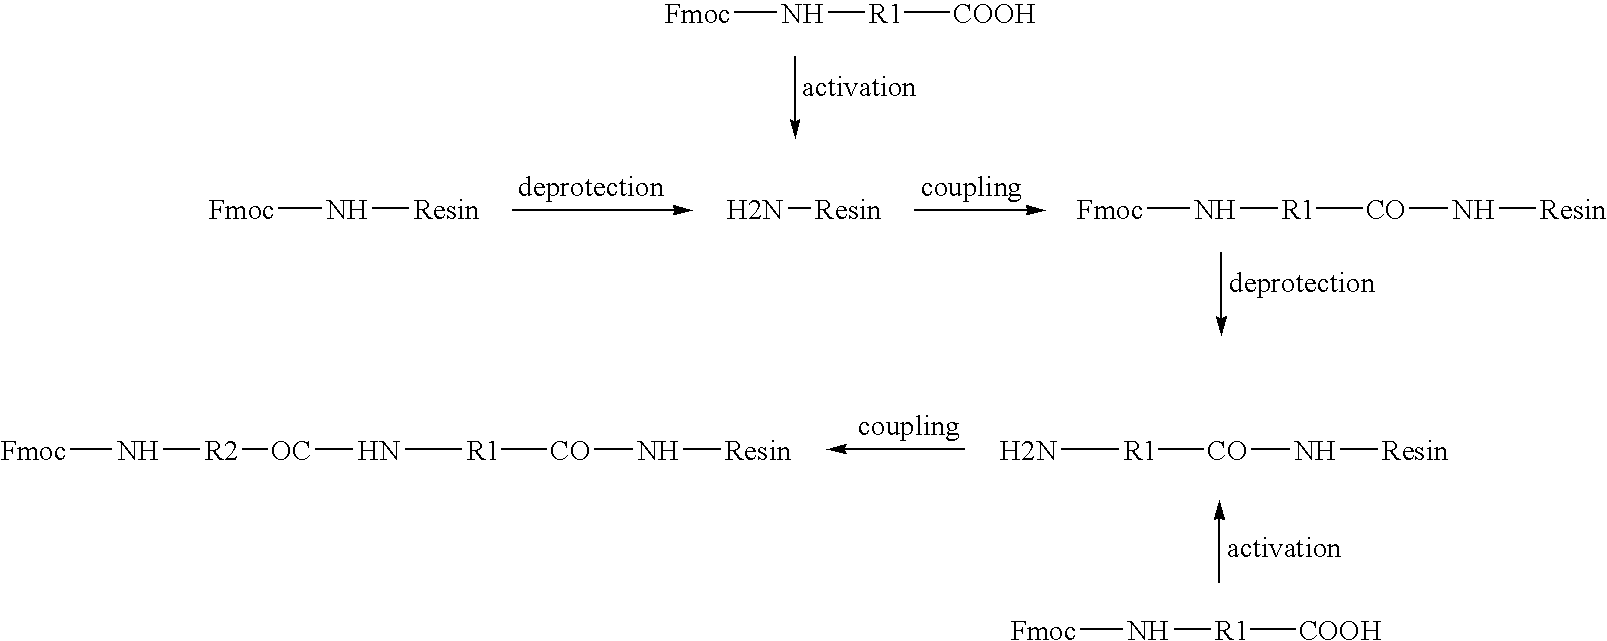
[Fmoc]N[R1][COOH].[Fmoc]N[Resin].N[Resin].[Fmoc]N[R1][CO]N[Resin].N[R1][CO]N[Resin].N([R1][CO]N[Resin])[OC][R2]N[Fmoc].[Fmoc]N[R1][COOH]
